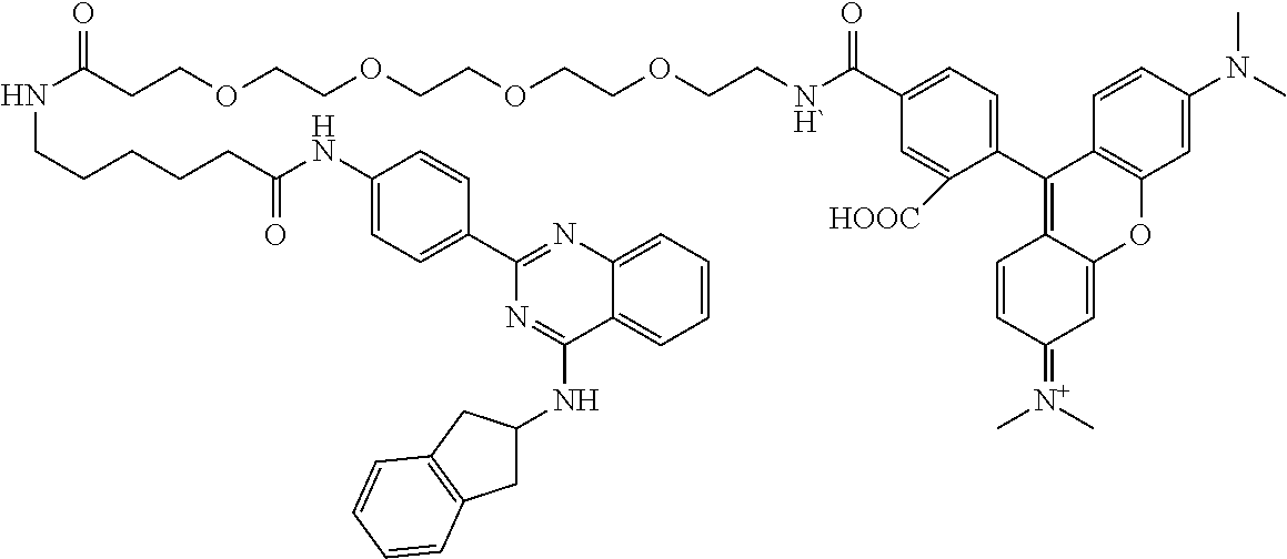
C1=CC=C2C(=C1)N=C(C1=CC=C(NC(CCCCCNC(CCOCCOCCOCCOCC[NH`]C(C3=CC=C(C4=C5C(=CC(=[N+](C)C)C=C5)OC5=C4C=CC(N(C)C)=C5)C([HOOC])=C3)=O)=O)=O)C=C1)N=C2NC1CC2=C(C1)C=CC=C2
